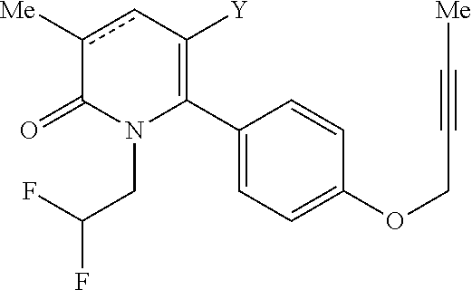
C1(C2=C([Y])cc([Me])C(=O)N2CC(F)F)=CC=C(OCC#C[Me])C=C1
